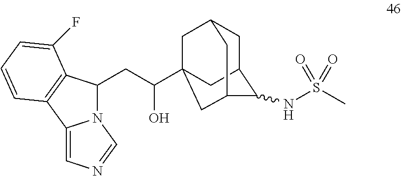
N12C(CC(O)C34CC5CC(C(NS(C)(=O)=O)C(C3)C5)C4)C3=C(C1=CN=C2)C=CC=C3F
